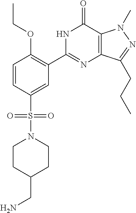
C1(S(=O)(=O)N2CCC(CN)CC2)=CC(C2=NC3=C(C(=O)N2)N(C)N=C3CCC)=C(OCC)C=C1
